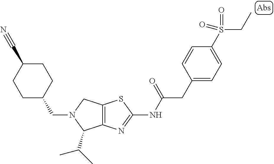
C12=C(N=C(NC(CC3=CC=C(S(CC)(=O)=O)C=C3)=O)S1)C(C(C)C)N(CC1CCC(C#N)CC1)C2
